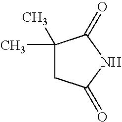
C1(C)(C)CC(=O)NC1=O
